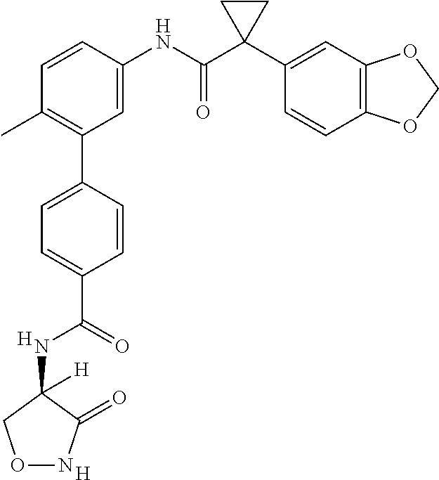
C1=C(NC(C2(C3=CC4=C(C=C3)OCO4)CC2)=O)C=CC(C)=C1C1=CC=C(C(=O)NC2([H])CONC2=O)C=C1.[H].[H]
